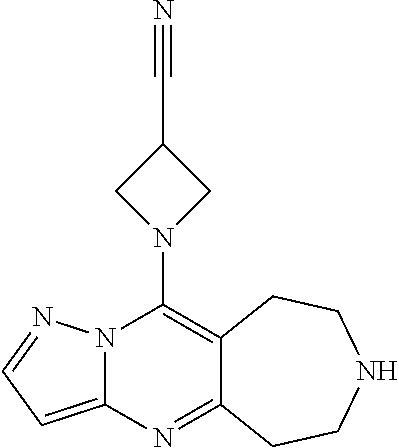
N12C(=CC=N1)N=C1C(=C2N2CC(C#N)C2)CCNCC1
